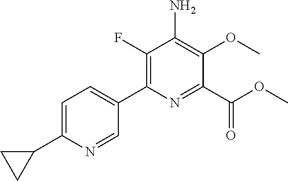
C1(F)=C(C2=CC=C(C3CC3)N=C2)N=C(C(OC)=O)C(OC)=C1N
